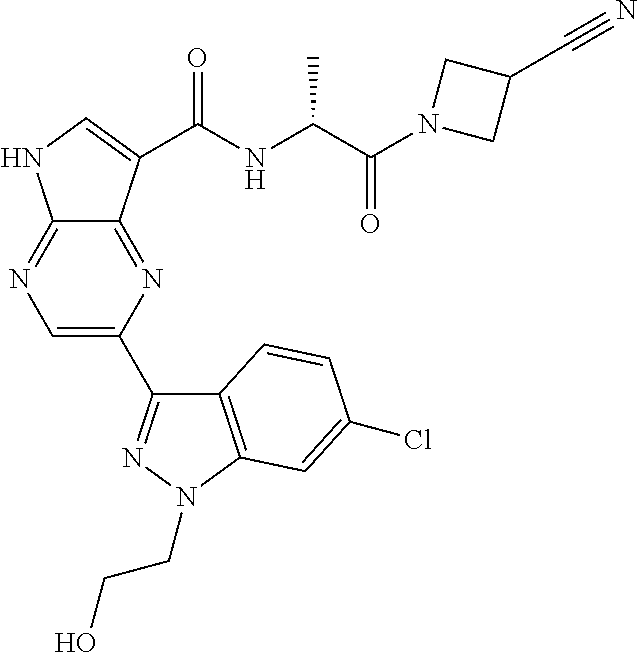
C12=NC(C3=NN(CCO)C4=C3C=CC(Cl)=C4)=CN=C1NC=C2C(NC(C(N1CC(C#N)C1)=O)C)=O
